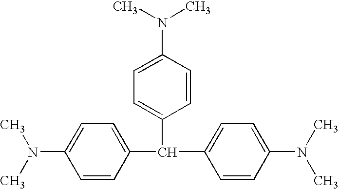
C1=C(N(C)C)C=CC(C(C2=CC=C(N(C)C)C=C2)C2=CC=C(N(C)C)C=C2)=C1
